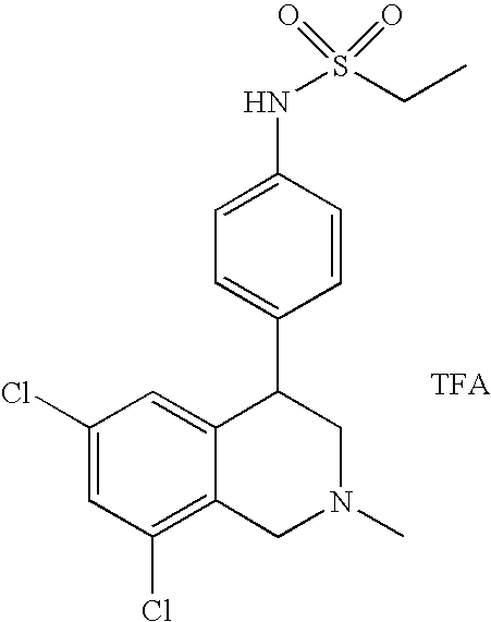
C1(Cl)=C2C(=CC(Cl)=C1)C(C1=CC=C(NS(=O)(CC)=O)C=C1)CN(C)C2
